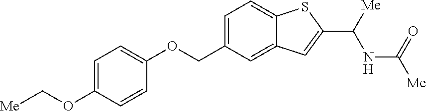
C1=C(OC[Me])C=CC(OCC2=CC=C3C(=C2)C=C(C([Me])NC([Me])=O)S3)=C1
